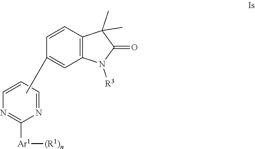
C1=CC=NC([Ar1][(R1)n])=N1.CC1=CC2=C(C=C1)C(C)(C)C(=O)N2[R3]
